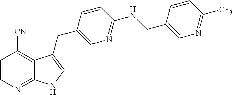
C1=CN=C2C(=C1[CN])C(CC1=CN=C(NCC3=CN=C([CF3])C=C3)C=C1)=CN2
